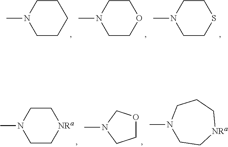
C1CN(C)CCC1.C1CN(C)CCO1.C1CN(C)CCS1.C1CN(C)CC[NRa]1.C1OCN(C)C1.N1(C)CC[NRa]CCC1
